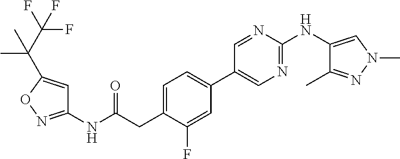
C1=C(CC(NC2=NOC(C(C)(C)C(F)(F)F)=C2)=O)C(F)=CC(C2=CN=C(NC3=CN(C)N=C3C)N=C2)=C1
